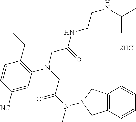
C1=CC([NC])=CC(N(CC(N(C)N2CC3=C(C=CC=C3)C2)=O)CC(NCCNC(C)C)=O)=C1CC
